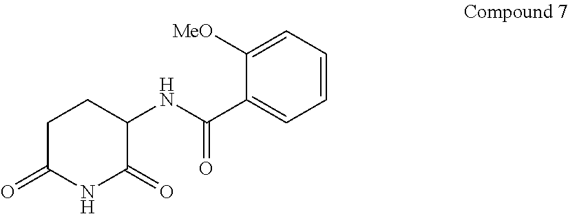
C1C(=O)NC(=O)C(NC(C2=CC=CC=C2[MeO])=O)C1
